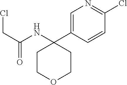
C1COCCC1(C1=CN=C(Cl)C=C1)NC(CCl)=O
